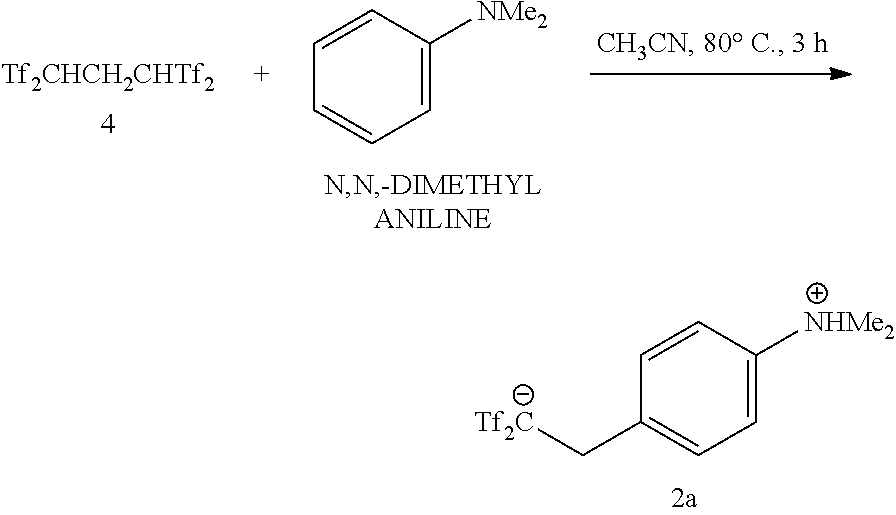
[Tf2CHCH2CHTf2].C1=C([NMe2])C=CC=C1.C1=C([NHMe2])C=CC(C[Tf2C])=C1
